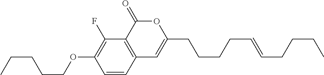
C1=CC2=C(C(F)=C1OCCCCC)C(=O)OC(CCCCC=CCCCC)=C2
